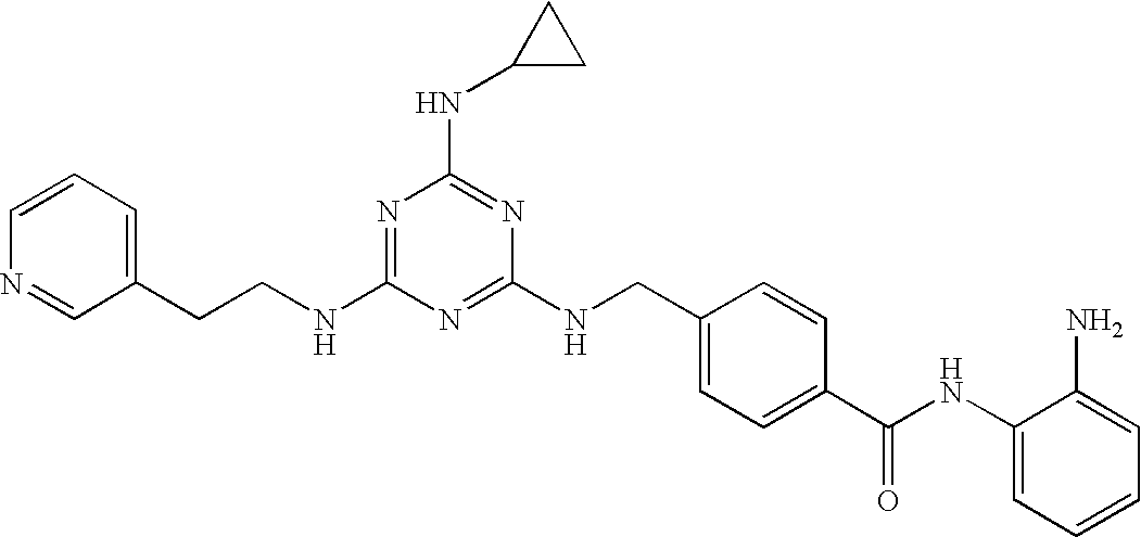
C1(CCNC2=NC(NC3CC3)=NC(NCC3=CC=C(C(NC4=CC=CC=C4N)=O)C=C3)=N2)=CC=CN=C1
